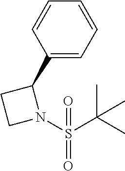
C1=CC(C2CCN2S(=O)(C(C)(C)C)=O)=CC=C1
